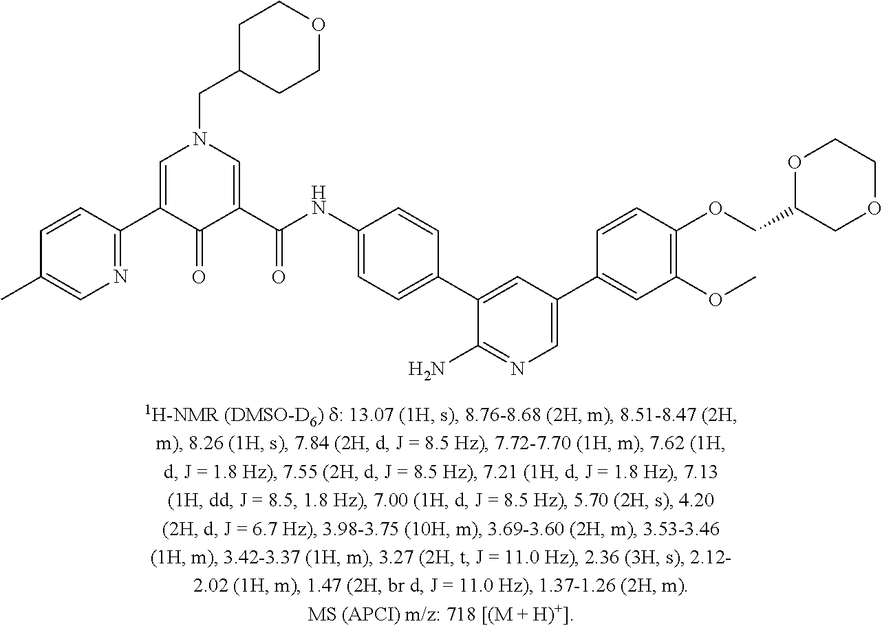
C1(C2=CN(CC3CCOCC3)C=C(C(NC3=CC=C(C4=CC(C5=CC(OC)=C(OCC6COCCO6)C=C5)=CN=C4N)C=C3)=O)C2=O)=NC=C(C)C=C1
